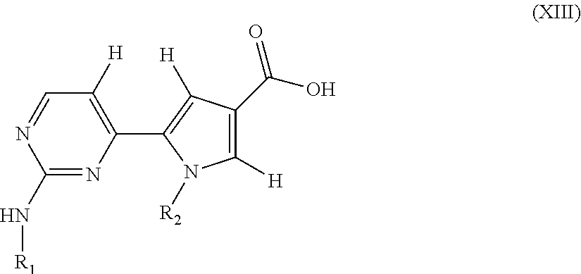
C1(N[R1])=NC(C2=C([H])C(C(O)=O)=C([H])N2[R2])=C([H])C=N1
